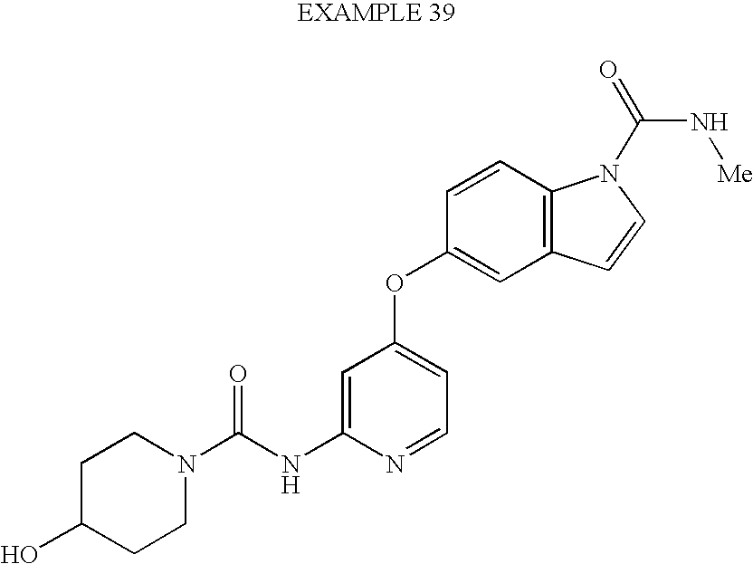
C(NC1=CC(OC2=CC3=C(C=C2)N(C(N[Me])=O)C=C3)=CC=N1)(=O)N1CCC(O)CC1
